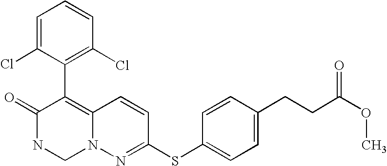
O=C1NCN2C(=C1C1=C(Cl)C=CC=C1Cl)C=CC(SC1=CC=C(CCC(OC)=O)C=C1)=N2
